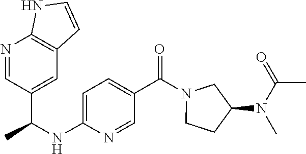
C1=C(NC(C2=CC3=C(N=C2)NC=C3)C)N=CC(C(N2CCC(N(C(C)=O)C)C2)=O)=C1
